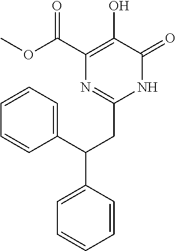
O(C(C1=C(O)C(=O)NC(CC(C2=CC=CC=C2)C2=CC=CC=C2)=N1)=O)C
